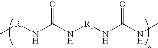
C[R]NC(N[R1]NC(NC)=O)=O
